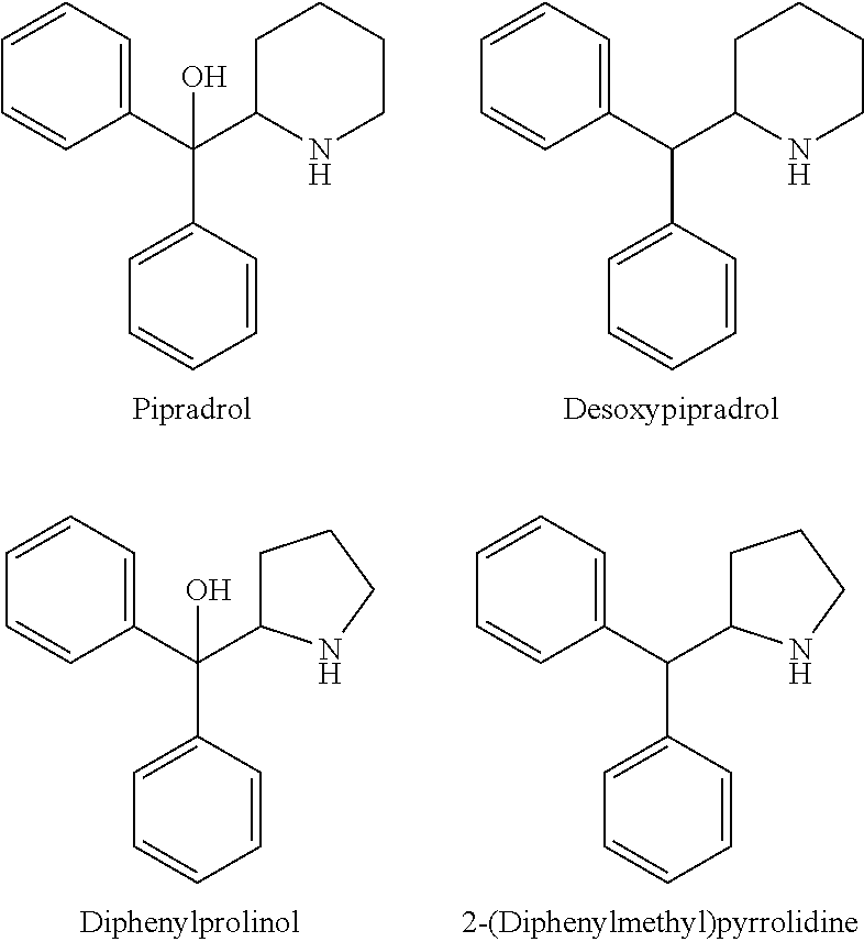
C(C1=CC=CC=C1)(C1=CC=CC=C1)(C1NCCCC1)O.C(C1=CC=CC=C1)(C1=CC=CC=C1)C1NCCCC1.C(C1=CC=CC=C1)(C1=CC=CC=C1)(C1CCCN1)O.C(C1=CC=CC=C1)(C1=CC=CC=C1)C1CCCN1
